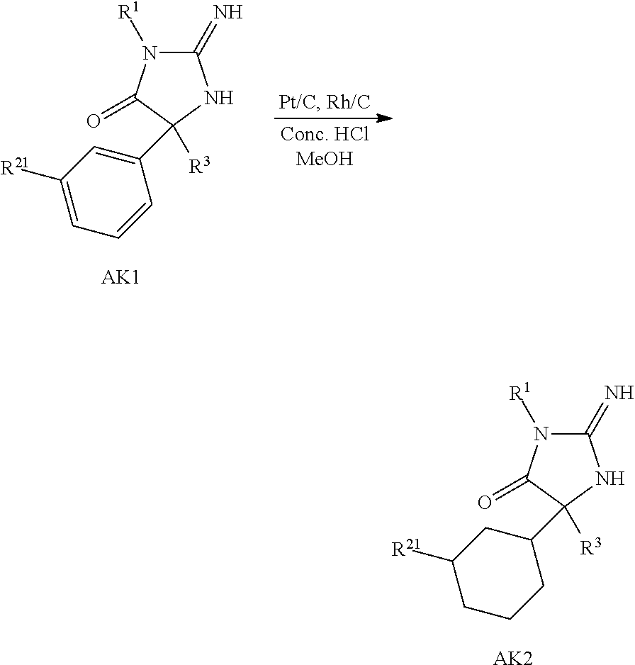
C1(=N)N([R1])C(=O)C([R3])(C2=CC([R21])=CC=C2)N1.[AK1].[Conc. HClMeOH].C1(=N)N([R1])C(=O)C([R3])(C2CC([R21])CCC2)N1.[AK2]
